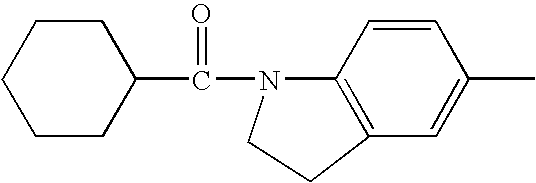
C1CC(C(=O)N2C3=C(C=C(C)C=C3)CC2)CCC1
